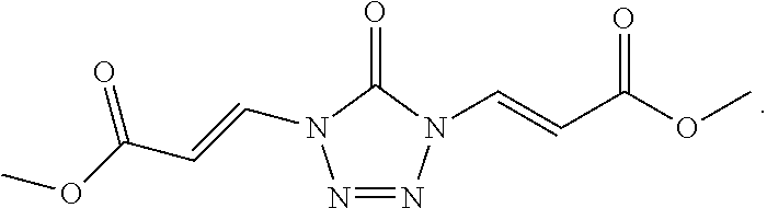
C(=CC(OC)=O)N1N=NN(C=CC(OC)=O)C1=O
